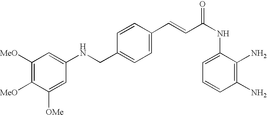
C1([MeO])=C([MeO])C([OMe])=CC(NCC2=CC=C(C=CC(NC3=CC=CC(N)=C3N)=O)C=C2)=C1
